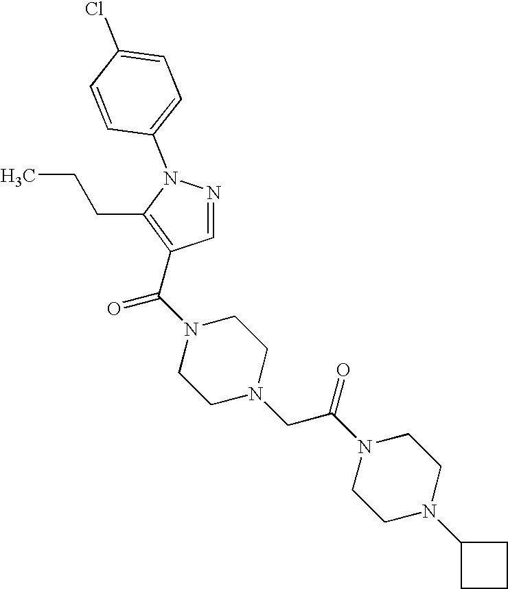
C1=NN(C2=CC=C(Cl)C=C2)C(CCC)=C1C(N1CCN(CC(N2CCN(C3CCC3)CC2)=O)CC1)=O
